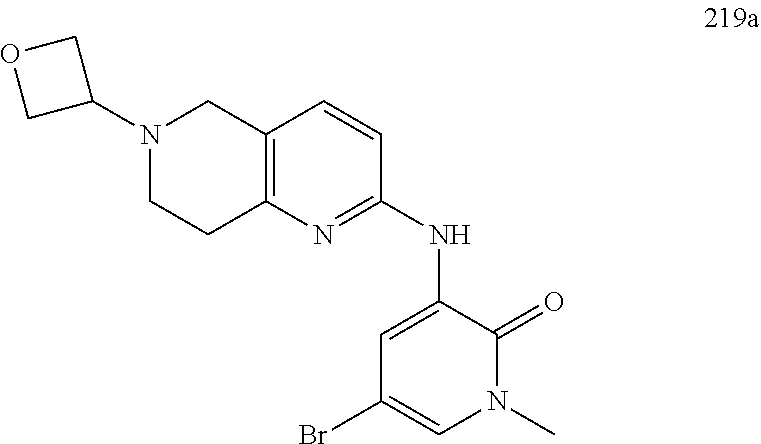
BrC1=CN(C)C(=O)C(NC2=NC3=C(CN(C4COC4)CC3)C=C2)=C1
